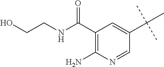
C1(C(=O)NCCO)=C(N)N=CC(C(C)(C)C)=C1
